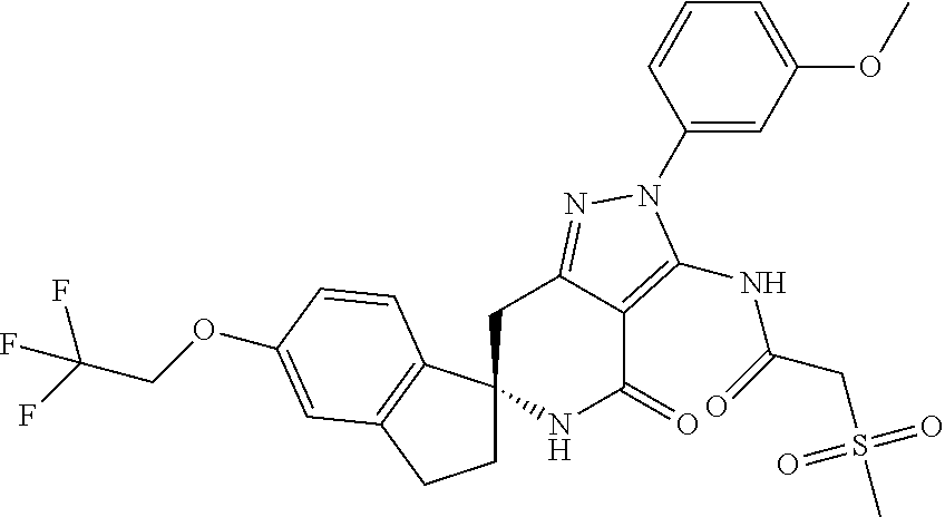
C1C2(C3=C(C1)C=C(OCC(F)(F)F)C=C3)NC(=O)C1=C(NC(=O)CS(C)(=O)=O)N(C3=CC(OC)=CC=C3)N=C1C2
